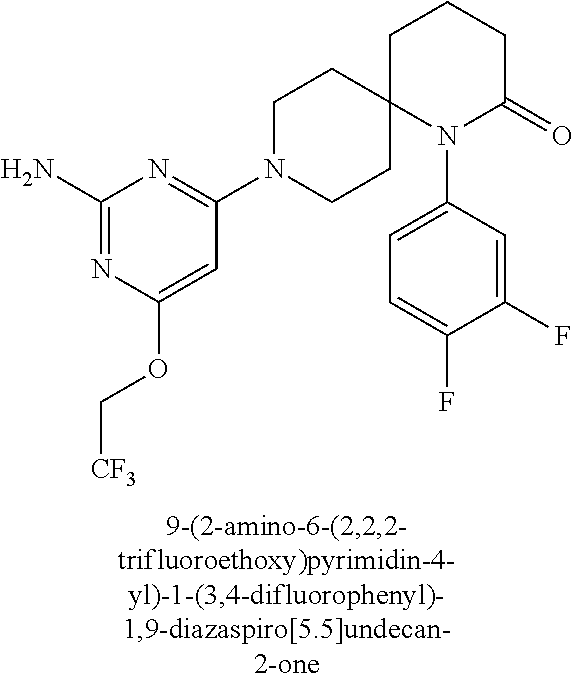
C1(N)=NC(OC[CF3])=CC(N2CCC3(CC2)N(C2=CC=C(F)C(F)=C2)C(=O)CCC3)=N1
